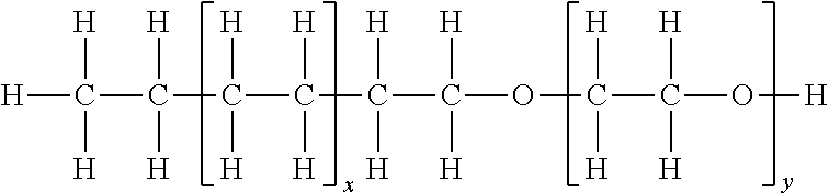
[H]C([H])([H])C([H])([H])C([H])([H])C([H])([H])C([H])([H])C(OC([H])([H])C([H])([H])O[H])([H])[H]
